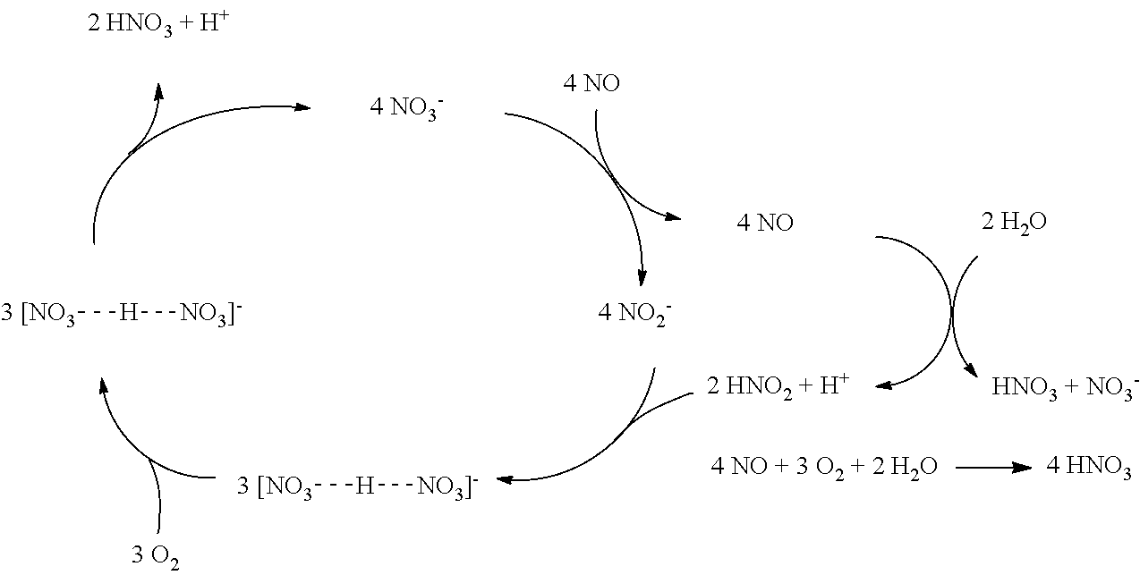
[3 [NO3][H][NO3]-].[3 [NO3][H][NO3]-]
